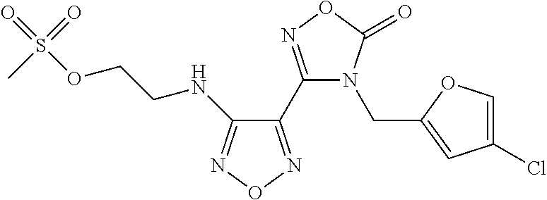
C1(NCCOS(=O)(=O)C)=NON=C1C1=NOC(=O)N1CC1=CC(Cl)=CO1
